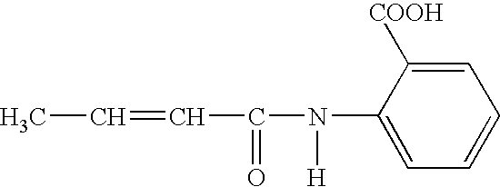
C1(N(C(C=CC)=O)[H])=CC=CC=C1[COOH]
